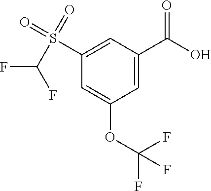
C1=C(OC(F)(F)F)C=C(C(O)=O)C=C1S(=O)(=O)C(F)F
